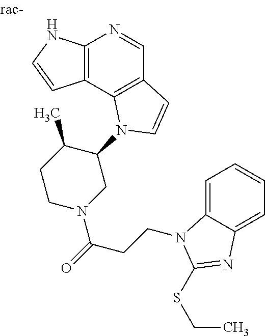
C12=C(C3=C(C=N1)C=CN3C1C(C)CCN(C(=O)CCN3C4=CC=CC=C4N=C3SCC)C1)C=CN2
